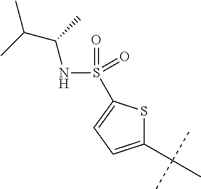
C1(C(C)(C)C)=CC=C(S(NC(C(C)C)C)(=O)=O)S1
